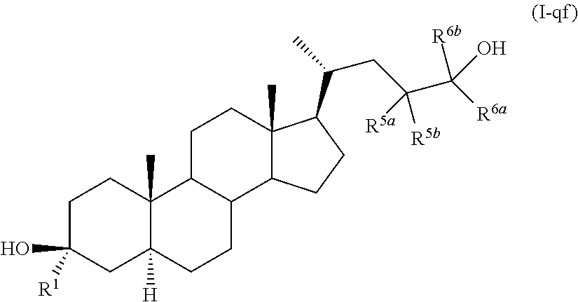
C1C([R1])(O)CC2([H])C(C)(C1)C1C(CC2)C2C(C)(CC1)C(C(C)CC(C([R6a])(O)[R6b])([R5a])[R5b])CC2
